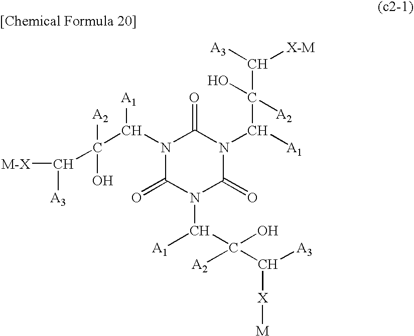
N1(C(C(C([M-X])[A3])([A2])O)[A1])C(=O)N(C([A1])C(C([A3])[X][M])([A2])O)C(=O)N(C(C(O)([A2])C([A3])[X-M])[A1])C1=O
